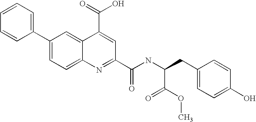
C1=CC=CC(C2=CC=C3C(=C2)C(C(=O)O)=CC(C(NC(CC2=CC=C(O)C=C2)C(OC)=O)=O)=N3)=C1
